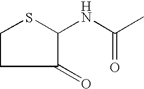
C1CC(=O)C(NC(C)=O)S1
